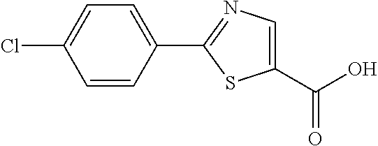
C1(C(O)=O)=CN=C(C2=CC=C(Cl)C=C2)S1
